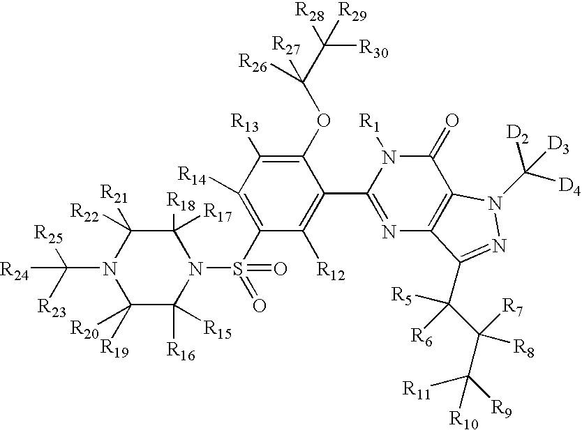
C1([R17])([R18])C([R22])([R21])N(C([R23])([R25])[R24])C([R20])([R19])C([R16])([R15])N1S(C1=C([R14])C([R13])=C(OC(C([R28])([R30])[R29])([R27])[R26])C(C2=NC3=C(C(=O)N2[R1])N(C([D4])([D2])[D3])N=C3C(C(C([R9])([R11])[R10])([R7])[R8])([R5])[R6])=C1[R12])(=O)=O
